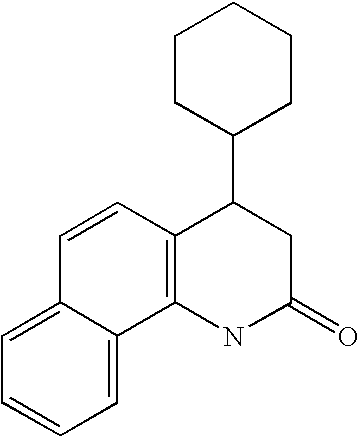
C12=C(NC(=O)CC1C1CCCCC1)C1=CC=CC=C1C=C2
